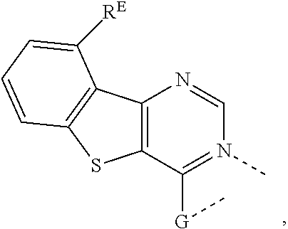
C12=C(C([G]C)=N(C)C=N1)SC1=C2C([RE])=CC=C1
